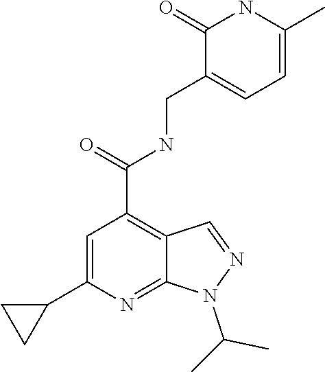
C1(=O)NC(C)=CC=C1CNC(C1=C2C(=NC(C3CC3)=C1)N(C(C)C)N=C2)=O
